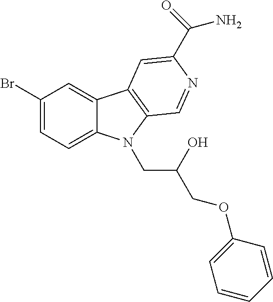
C1(Br)=CC=C2C(=C1)C1=C(N2CC(O)COC2=CC=CC=C2)C=NC(C(N)=O)=C1
